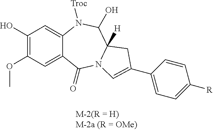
C1(O)=C(OC)C=C2C(=C1)N([Troc])C(O)C1([H])N(C2=O)C=C(C2=CC=C([R])C=C2)C1
